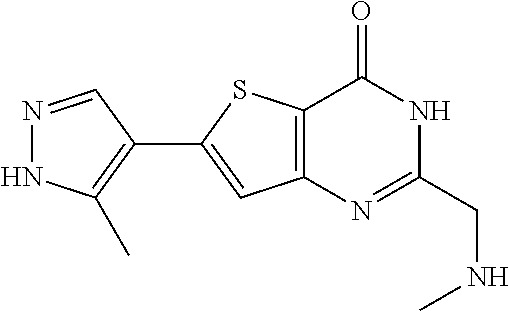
N1=CC(C2=CC3=C(S2)C(=O)NC(CNC)=N3)=C(C)N1
